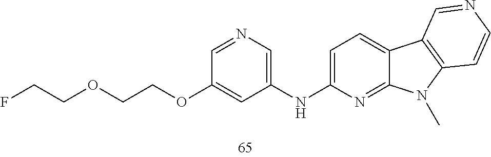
O(CCOC1=CC(NC2=CC=C3C(=N2)N(C)C2=C3C=NC=C2)=CN=C1)CCF
